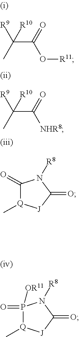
C(C(=O)O[R11])(C)([R9])[R10].C(C(=O)[NHR8])(C)([R9])[R10].C1(=O)[Q](C)[J]C(=O)N1[R8].P1(=O)([OR11])[Q](C)[J]C(=O)N1[R8]
